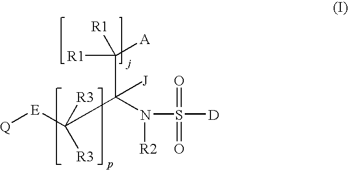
[Q][E]C(C(N([R2])S([D])(=O)=O)(C([R1])([A])[R1])[J])([R3])[R3]
